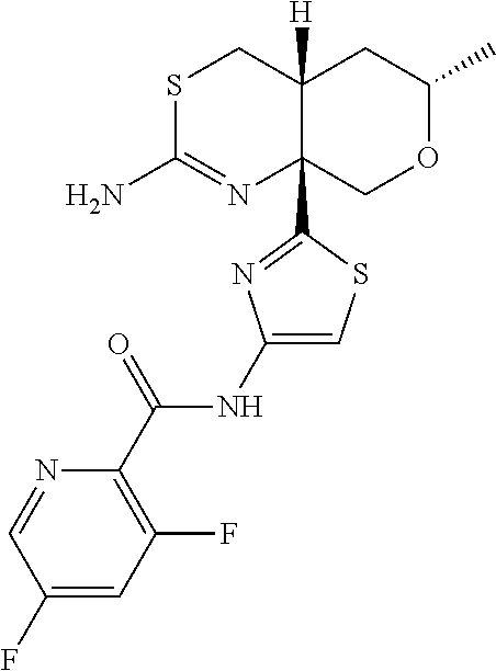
S1C(N)=NC2(C3=NC(NC(C4=C(F)C=C(F)C=N4)=O)=CS3)C([H])(C1)CC(C)OC2
